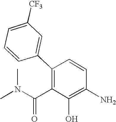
C1=C([CF3])C=C(C2=C(C(N(C)C)=O)C(O)=C(N)C=C2)C=C1
